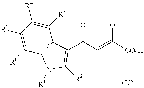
C1([R6])=C([R5])C([R4])=C([R3])C2=C1N([R1])C([R2])=C2C(C=C([CO2H])O)=O
